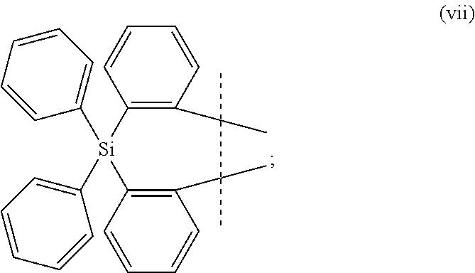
C12=C(C=CC=C1)C(C)(C)C(C)(C)C1=C([Si]2(C2=CC=CC=C2)C2=CC=CC=C2)C=CC=C1
